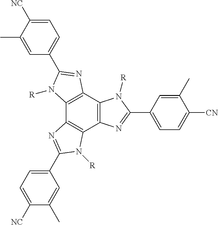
C12=C(C3=C(C4=C1N=C(C1=CC=C([NC])C(C)=C1)N4[R])N=C(C1=CC=C([NC])C(C)=C1)N3[R])N=C(C1=CC=C([CN])C(C)=C1)N2[R]
